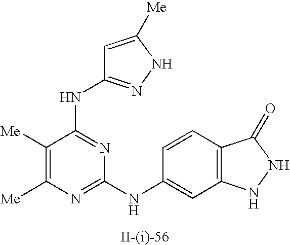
C1([Me])=C([Me])N=C(NC2=CC3=C(C=C2)C(=O)NN3)N=C1NC1=NNC([Me])=C1
